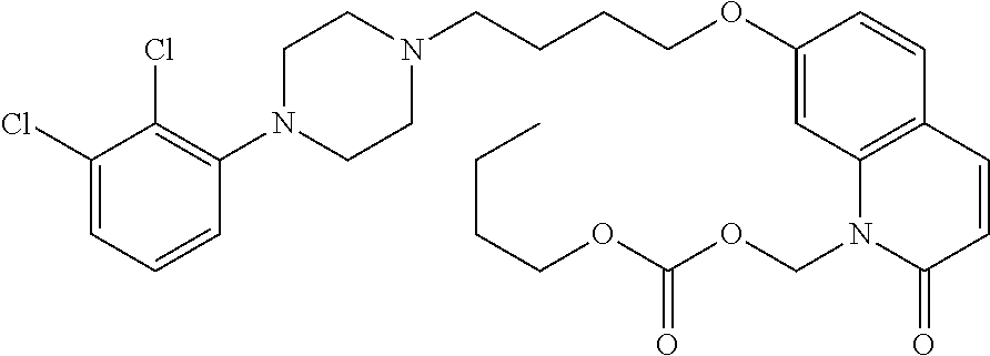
C1(Cl)=CC=CC(N2CCN(CCCCOC3=CC4=C(C=C3)C=CC(=O)N4COC(OCCCC)=O)CC2)=C1Cl
